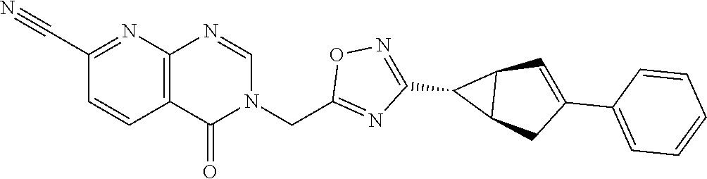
C12=C(N=CN(CC3=NC(C4C5C4C=C(C4=CC=CC=C4)C5)=NO3)C1=O)N=C(C#N)C=C2
